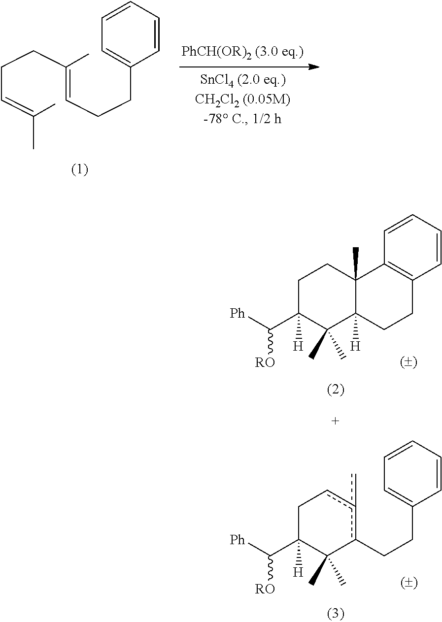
C1=CC=CC=C1CCC=C(CCC=C(C)C)C.C1=CC=CC2=C1CCC1([H])C2(C)CCC(C([Ph])[RO])([H])C1(C)C.C1=CC=CC=C1CCc1c(c)cCC(C([Ph])[RO])([H])C1(C)C
